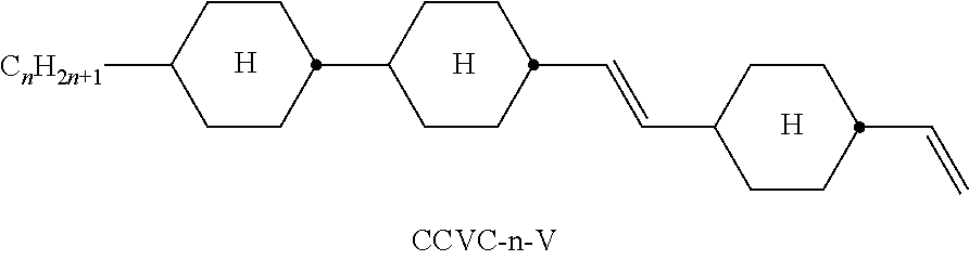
C1CC(C2CCC(C=CC3CCC(C=C)CC3)CC2)CCC1[CnH2n+1].[H].[H].[H]
